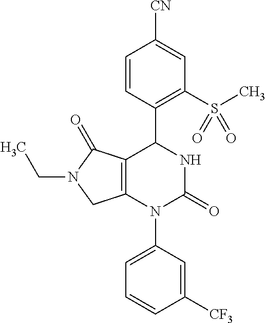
C1=CC(C2C3=C(N(C4=CC=CC([CF3])=C4)C(=O)N2)CN(CC)C3=O)=C(S(C)(=O)=O)C=C1[CN]
